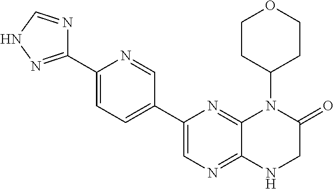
C1(C2=CN=C3C(=N2)N(C2CCOCC2)C(=O)CN3)=CC=C(C2=NNC=N2)N=C1
